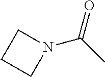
N1(C(C)=O)CCC1
